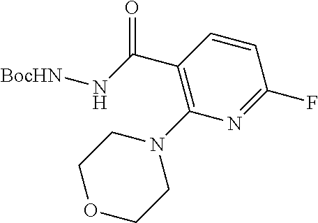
C(C1=C(N2CCOCC2)N=C(F)C=C1)(N[BocHN])=O
